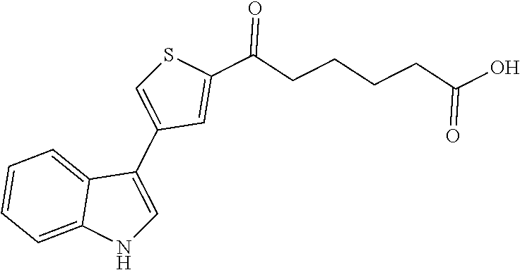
N1C=C(C2=CSC(C(CCCCC(O)=O)=O)=C2)C2=CC=CC=C12
